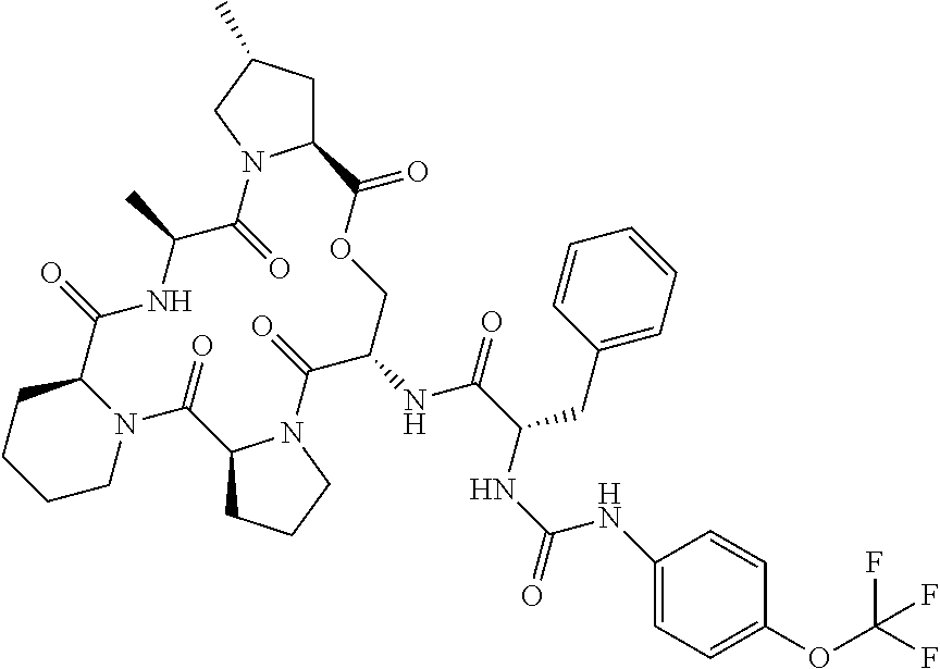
C12CC(C)CN1C(=O)C(C)NC(=O)C1CCCCN1C(=O)C1CCCN1C(=O)C(NC(C(NC(=O)NC1=CC=C(OC(F)(F)F)C=C1)CC1=CC=CC=C1)=O)COC2=O
